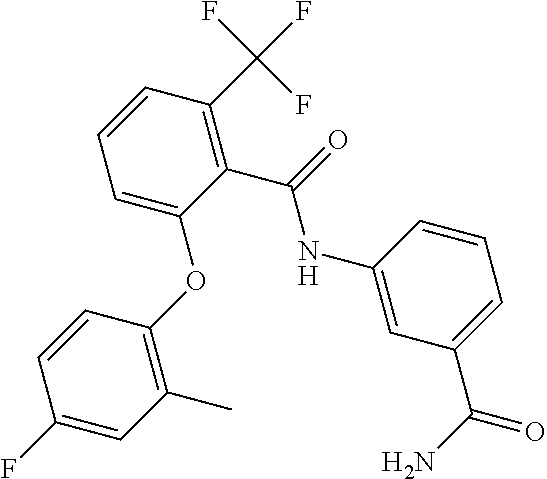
C1(OC2=CC=CC(C(F)(F)F)=C2C(=O)NC2=CC(C(N)=O)=CC=C2)=C(C)C=C(F)C=C1
